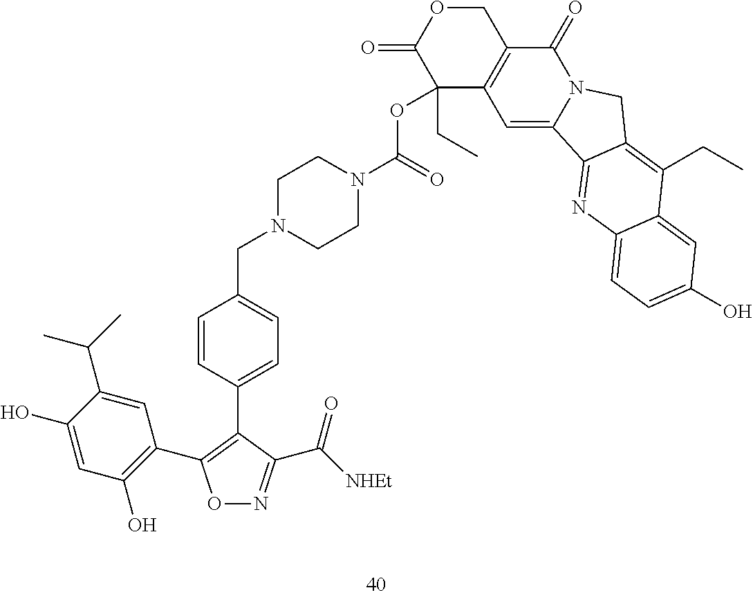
C1(OC(=O)N2CCN(CC3=CC=C(C4=C(C5=C(O)C=C(O)C(C(C)C)=C5)ON=C4C(=O)[NHEt])C=C3)CC2)(CC)C2=C(COC1=O)C(=O)N1C(=C2)C2=NC3=CC=C(O)C=C3C(CC)=C2C1
